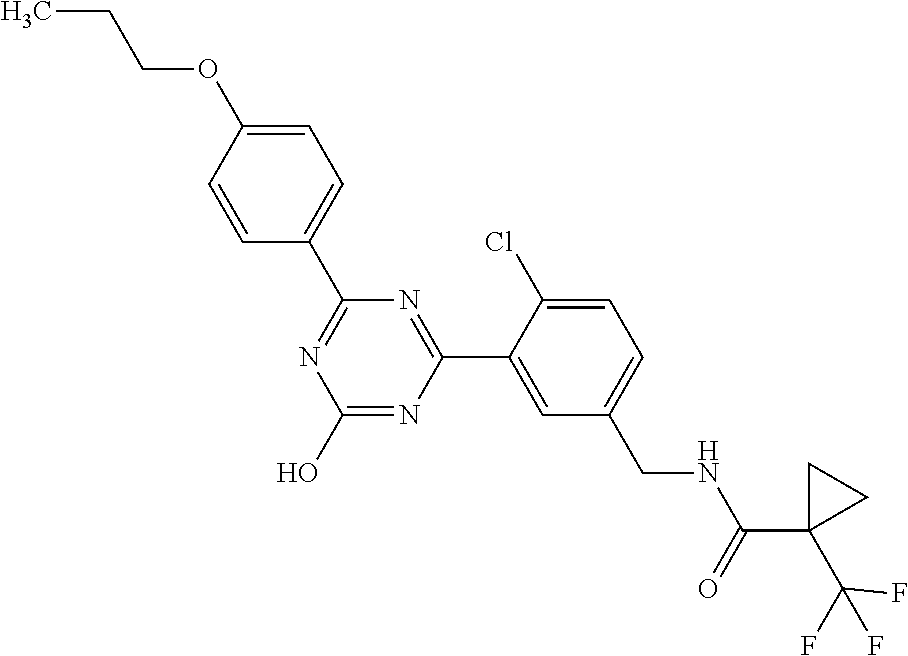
C1(C2=NC(O)=NC(C3=CC(CNC(C4(C(F)(F)F)CC4)=O)=CC=C3Cl)=N2)=CC=C(OCCC)C=C1
